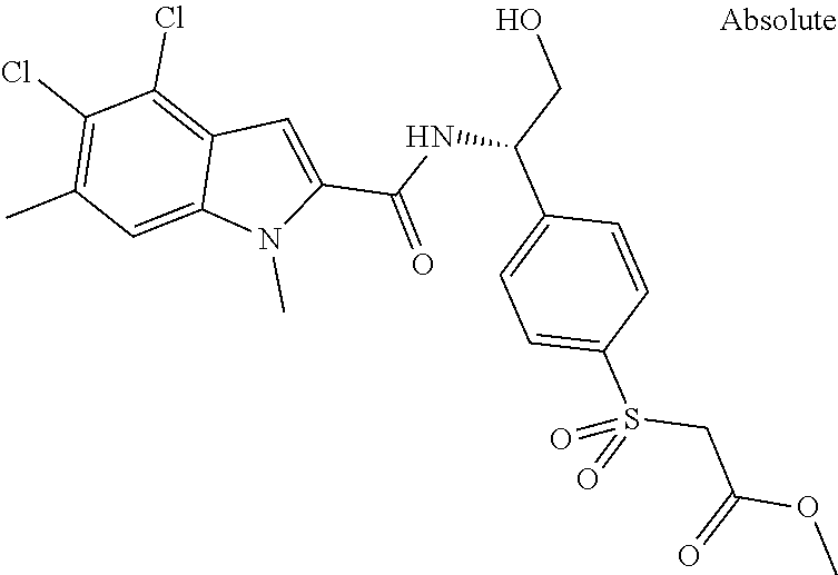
C12=CC(C)=C(Cl)C(Cl)=C1C=C(C(NC(C1=CC=C(S(=O)(CC(=O)OC)=O)C=C1)CO)=O)N2C
